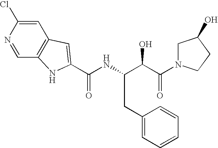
C1=C(Cl)N=CC2=C1C=C(C(NC(C(C(=O)N1CC(O)CC1)O)CC1=CC=CC=C1)=O)N2
